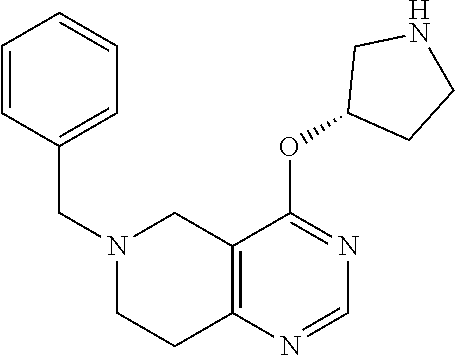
N1(CC2=CC=CC=C2)CCC2=C(C1)C(OC1CCNC1)=NC=N2
